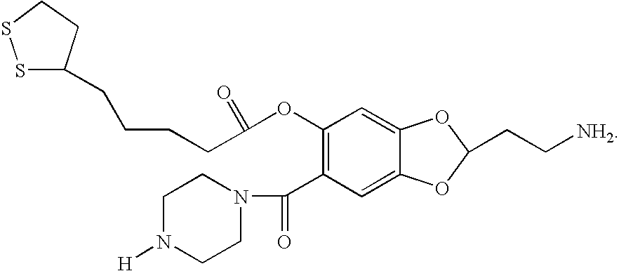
C1(C(=O)N2CCN([H])CC2)=C(OC(CCCCC2CCSS2)=O)C=C2C(=C1)OC(CC[NH2])O2
